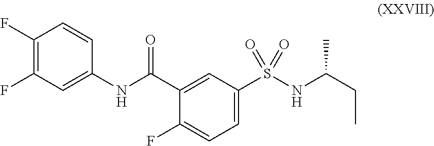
C1(C(NC2=CC(F)=C(F)C=C2)=O)=CC(S(NC(C)CC)(=O)=O)=CC=C1F
